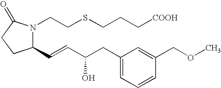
N1(CCSCCC[COOH])C(C=CC(CC2=CC=CC(COC)=C2)O)CCC1=O
